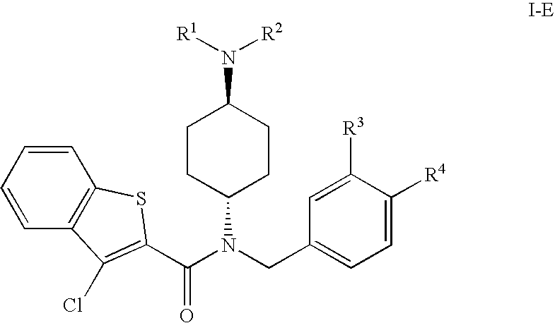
C1=CC=CC2=C1SC(C(N(C1CCC(N([R2])[R1])CC1)CC1=CC=C([R4])C([R3])=C1)=O)=C2Cl
